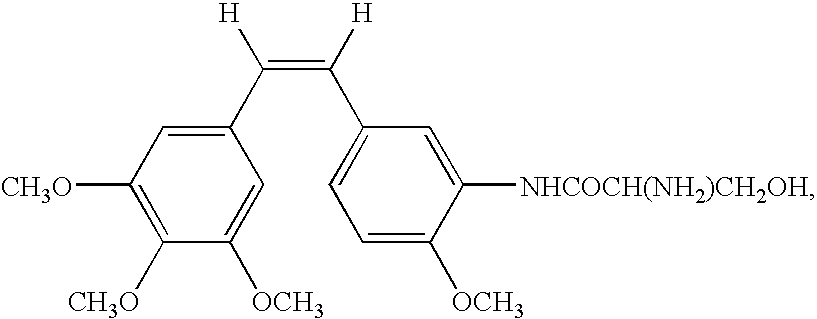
C1(C([H])=C(C2=CC=C([OCH3])C([NHCOCH(NH2)CH2OH])=C2)[H])=CC([CH3O])=C([CH3O])C([OCH3])=C1
